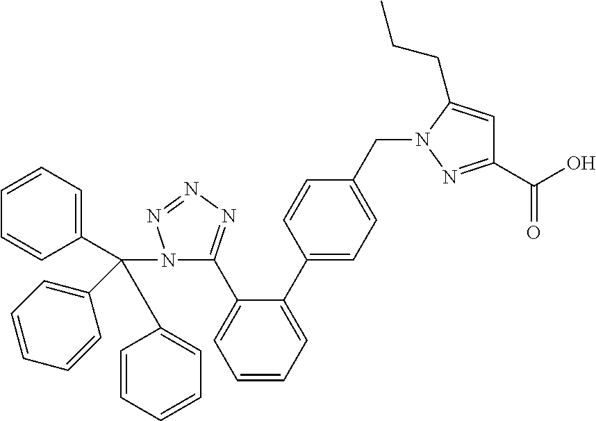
N1(C(C2=CC=CC=C2)(C2=CC=CC=C2)C2=CC=CC=C2)C(C2=CC=CC=C2C2=CC=C(CN3N=C(C(O)=O)C=C3CCC)C=C2)=NN=N1
